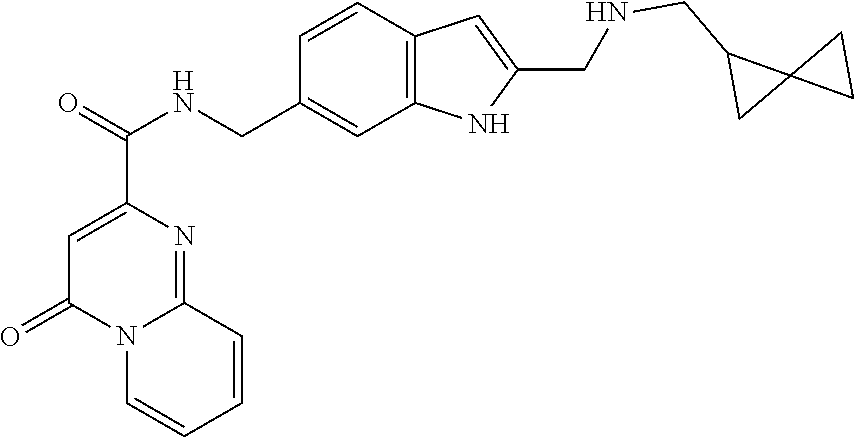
C1=C(C(=O)NCC2=CC3=C(C=C2)C=C(CNCC2CC24CC4)N3)N=C2N(C1=O)C=CC=C2
